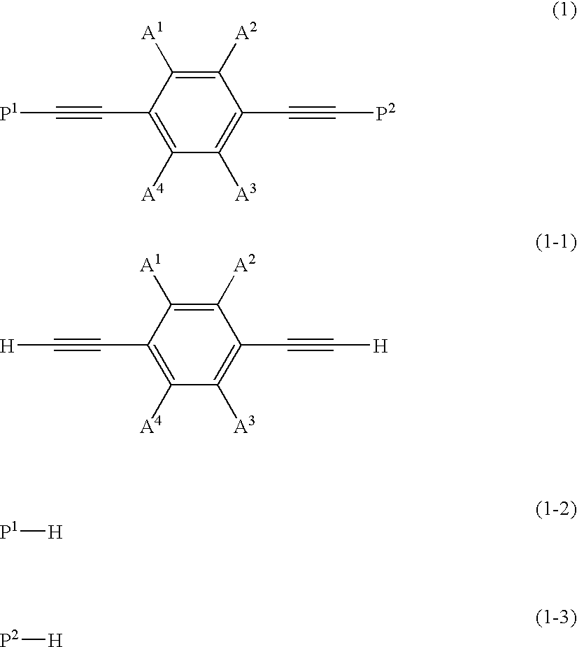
[P1]C#CC1=C([A4])C([A3])=C(C#C[P2])C([A2])=C1[A1].[H]C#CC1=C([A4])C([A3])=C(C#C[H])C([A2])=C1[A1].[P1][H].[P2][H]
